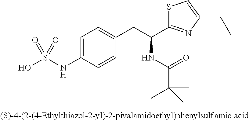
OS(NC1=CC=C(CC(C2=NC(CC)=CS2)NC(C(C)(C)C)=O)C=C1)(=O)=O
